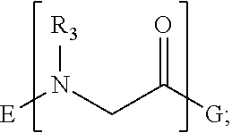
[E]N(CC([G])=O)[R3]
